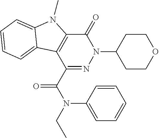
C1(C(=O)N(C2=CC=CC=C2)CC)=NN(C2CCOCC2)C(=O)C2=C1C1=CC=CC=C1N2C
